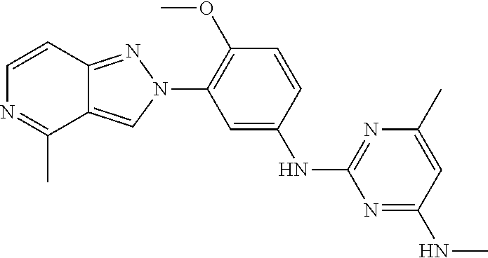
C1=CC2=NN(C3=C(OC)C=CC(NC4=NC(C)=CC(NC)=N4)=C3)C=C2C(C)=N1
